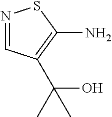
N1=CC(C(C)(O)C)=C(N)S1
